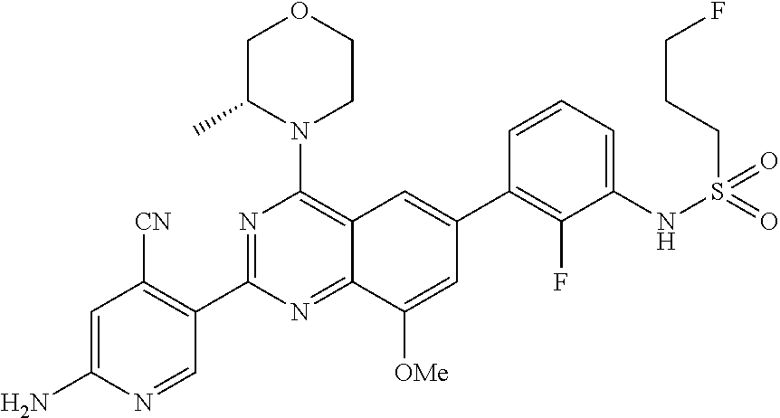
C1=C(N)N=CC(C2=NC(N3CCOCC3C)=C3C(=N2)C([OMe])=CC(C2=C(F)C(NS(=O)(=O)CCCF)=CC=C2)=C3)=C1[CN]
